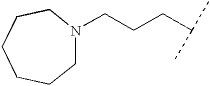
C1N(CCCC(C)C)CCCCC1
